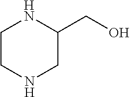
C1CNCC(CO)N1
